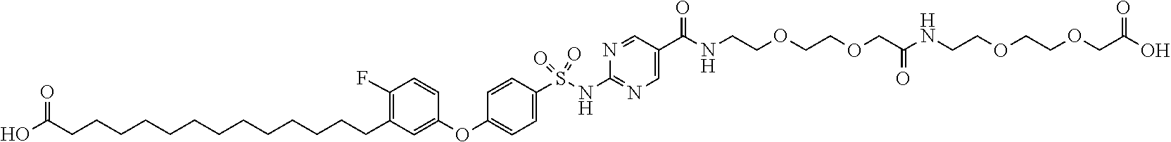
N1=C(NS(C2=CC=C(OC3=CC(CCCCCCCCCCCCCC(O)=O)=C(F)C=C3)C=C2)(=O)=O)N=CC(C(=O)NCCOCCOCC(NCCOCCOCC(O)=O)=O)=C1
